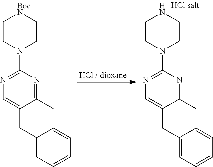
C1=C(CC2=CC=CC=C2)C(C)=NC(N2CC[BocN]CC2)=N1.C1=C(CC2=CC=CC=C2)C(C)=NC(N2CCNCC2)=N1
